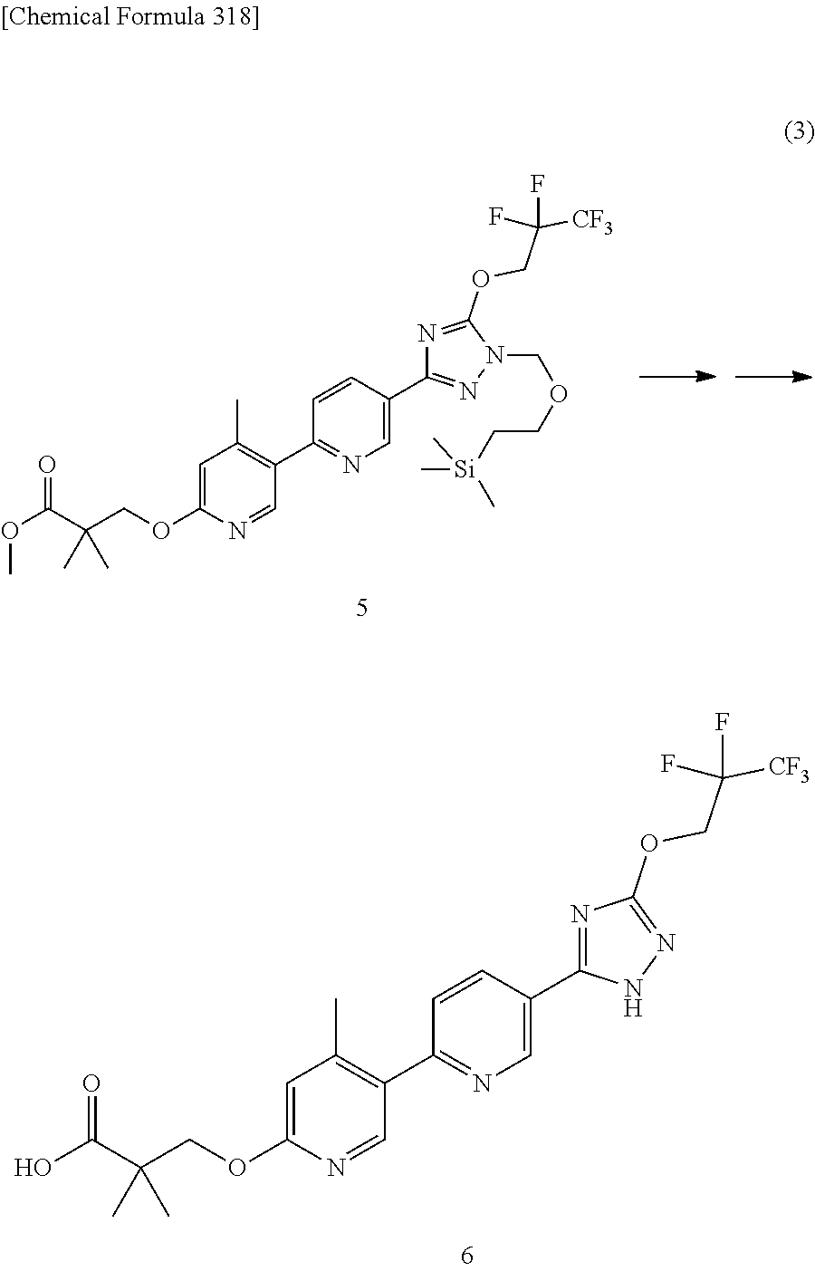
OC(C(COC1=CC(C)=C(C2=NC=C(C3=NC(OCC([CF3])(F)F)=NN3)C=C2)C=N1)(C)C)=O.O(C(C(COC1=CC(C)=C(C2=NC=C(C3=NN(COCC[Si](C)(C)C)C(OCC([CF3])(F)F)=N3)C=C2)C=N1)(C)C)=O)C
